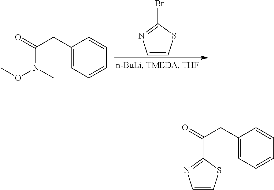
C1=CSC(Br)=N1.C1(CC(=O)N(C)OC)=CC=CC=C1.C1(CC(=O)C2=NC=CS2)=CC=CC=C1
